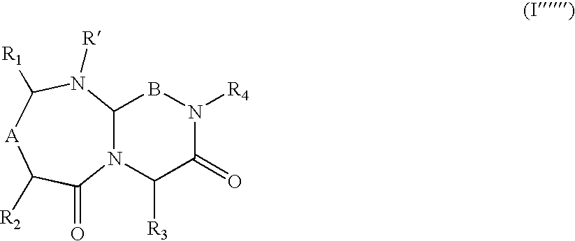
N12C(N([R])C([R1])[A]C([R2])C1=O)BN([R4])C(=O)C2[R3]
